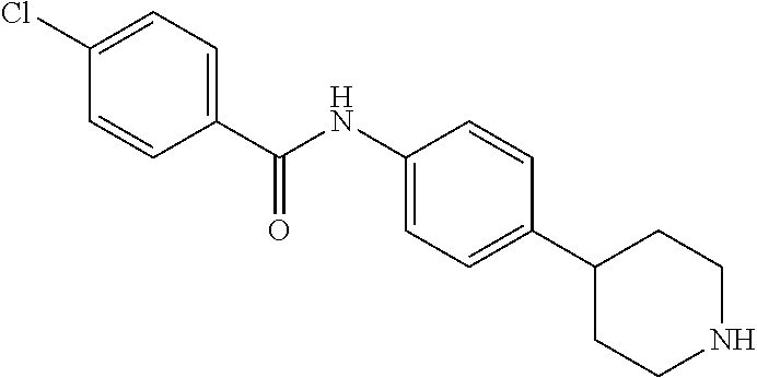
C1(NC(C2=CC=C(Cl)C=C2)=O)=CC=C(C2CCNCC2)C=C1
